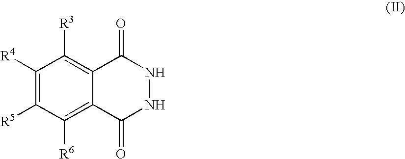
C1([R4])=C([R5])C([R6])=C2C(=C1[R3])C(=O)NNC2=O
